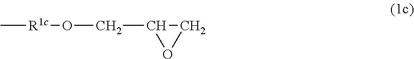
C(C1CO1)O[R1c]C
